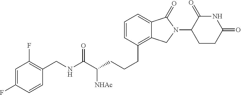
C(CCC1=C2C(=CC=C1)C(=O)N(C1C(=O)NC(=O)CC1)C2)C(C(NCC1=C(F)C=C(F)C=C1)=O)[NHAc]
